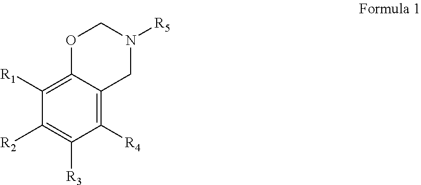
C1([R4])=C2C(=C([R1])C([R2])=C1[R3])OCN([R5])C2
